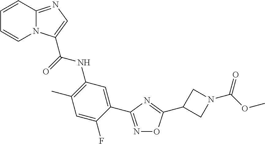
C1=CC2=NC=C(C(=O)NC3=C(C)C=C(F)C(C4=NOC(C5CN(C(OC)=O)C5)=N4)=C3)N2C=C1
